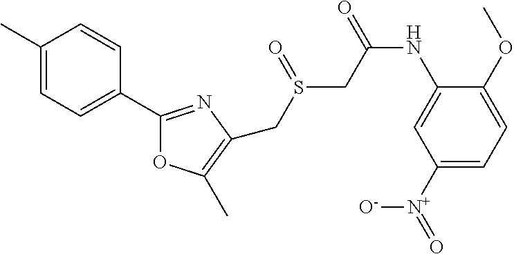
C1([N+]([O-])=O)=CC=C(OC)C(NC(=O)CS(=O)CC2=C(C)OC(C3=CC=C(C)C=C3)=N2)=C1
